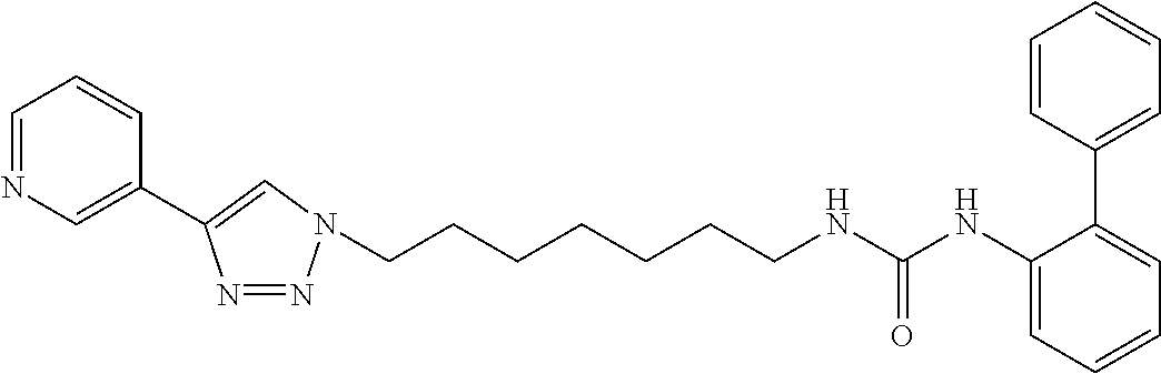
C(CCCCCCN1N=NC(C2=CN=CC=C2)=C1)NC(NC1=CC=CC=C1C1=CC=CC=C1)=O
